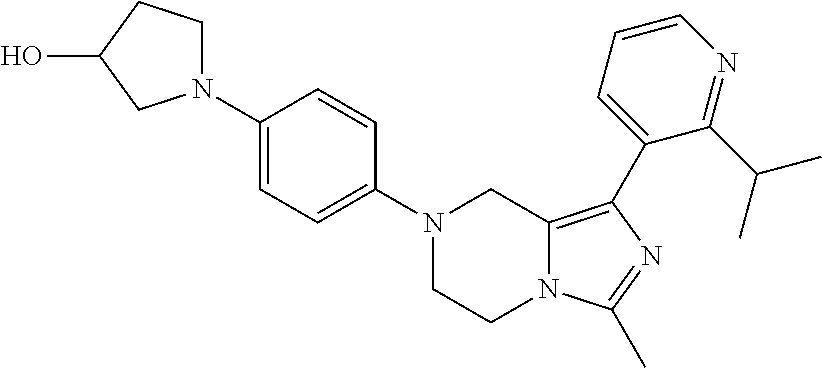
N1(C2=CC=C(N3CCC(O)C3)C=C2)CCN2C(=C(C3=CC=CN=C3C(C)C)N=C2C)C1
